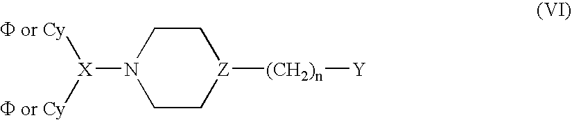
N1([X]([F or Cy])[F or Cy])CC[Z]([(CH2)n][Y])CC1
